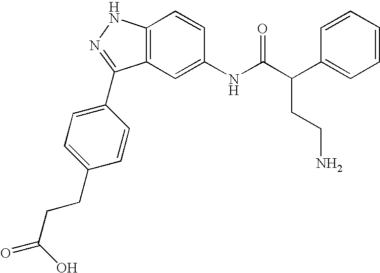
C12=C(C=C(NC(C(C3=CC=CC=C3)CCN)=O)C=C1)C(C1=CC=C(CCC(=O)O)C=C1)=NN2
